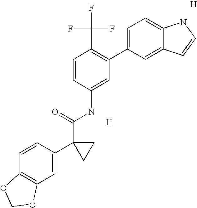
C1=CC(C2(C(=O)NC3=CC(C4=CC=C5C(=C4)C=CN5)=C(C(F)(F)F)C=C3)CC2)=CC2=C1OCO2.[H].[H]
